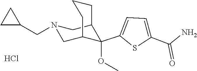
Cl.N1(CC2CC2)CC2CCCC(C1)C2(OC)C1=CC=C(C(N)=O)S1
